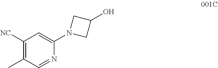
C1(O)CN(C2=CC([NC])=C(C)C=N2)C1
